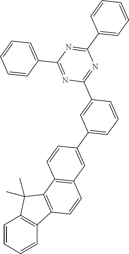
C1=CC=CC2=C1C(C)(C)C1=C2C=CC2=C1C=CC(C1=CC=CC(C3=NC(C4=CC=CC=C4)=NC(C4=CC=CC=C4)=N3)=C1)=C2
